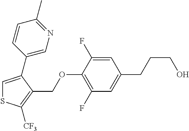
C1=C(C2=CN=C(C)C=C2)C(COC2=C(F)C=C(CCCO)C=C2F)=C([CF3])S1
